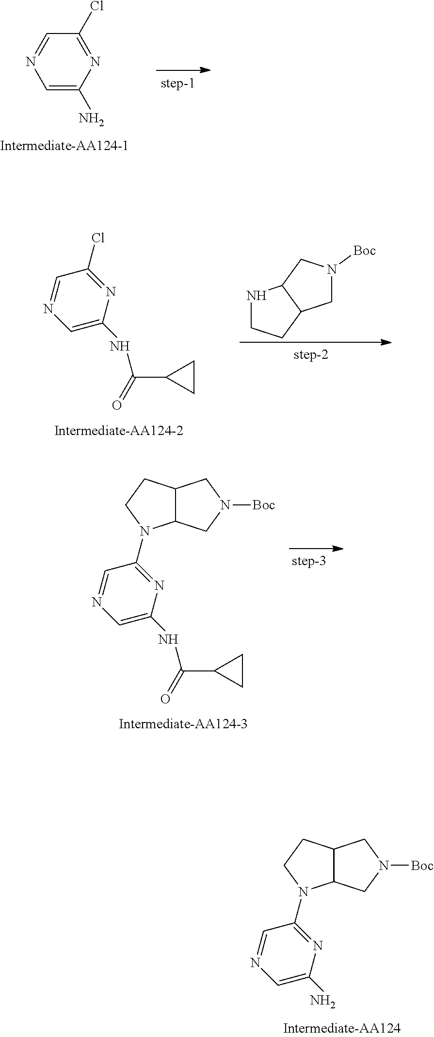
C1=NC=C(N)N=C1N1C2C(CC1)CN([Boc])C2.C1=C(N)N=C(Cl)C=N1.N1CCC2C1CN([Boc])C2.C1=NC=C(NC(=O)C2CC2)N=C1Cl.C1=NC=C(NC(=O)C2CC2)N=C1N1C2C(CC1)CN([Boc])C2
